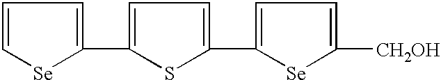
C1=C[Se]C(C2=CC=C(C3=CC=C([CH2OH])[Se]3)S2)=C1
